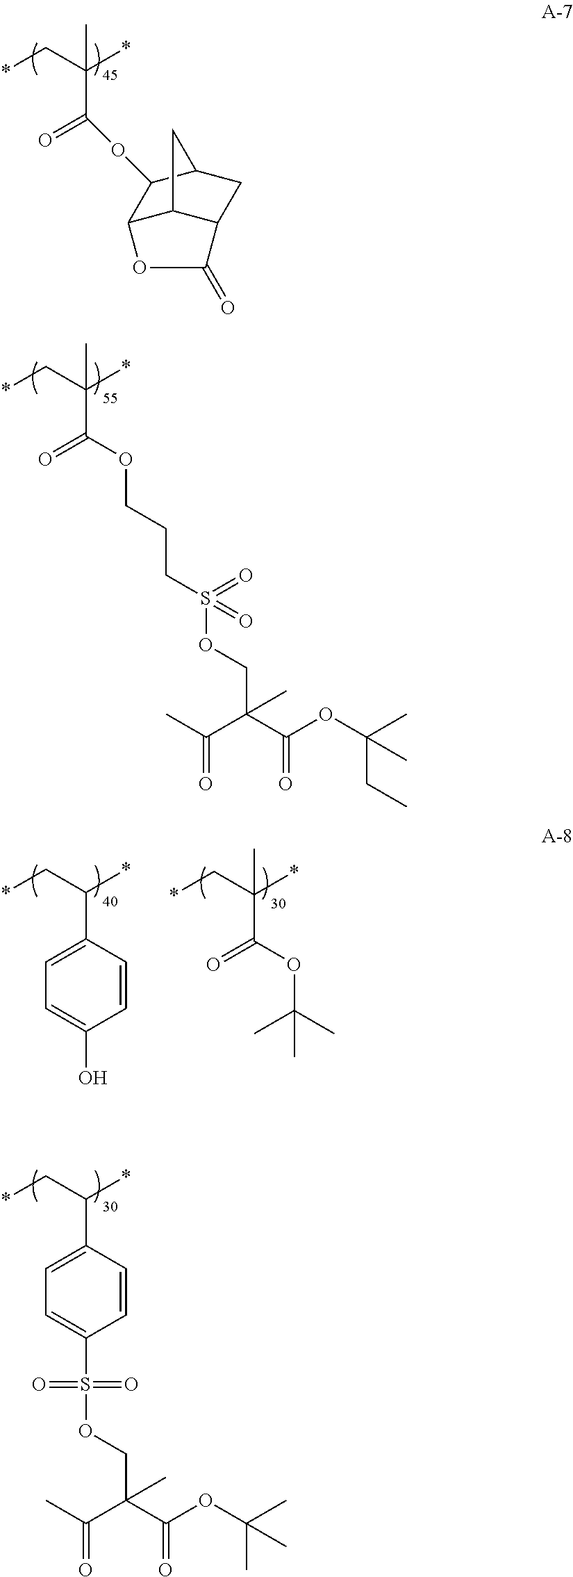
C(=O)(OC1C2C3C(CC1C3)C(=O)O2)C(C*)(*)C.C(=O)(OCCCS(OCC(C(OC(C)(CC)C)=O)(C(C)=O)C)(=O)=O)C(C*)(*)C.C1(C(C*)*)=CC=C(O)C=C1.C(=O)(OC(C)(C)C)C(C*)(*)C.S(OCC(C(OC(C)(C)C)=O)(C(C)=O)C)(=O)(=O)C1=CC=C(C(C*)*)C=C1
